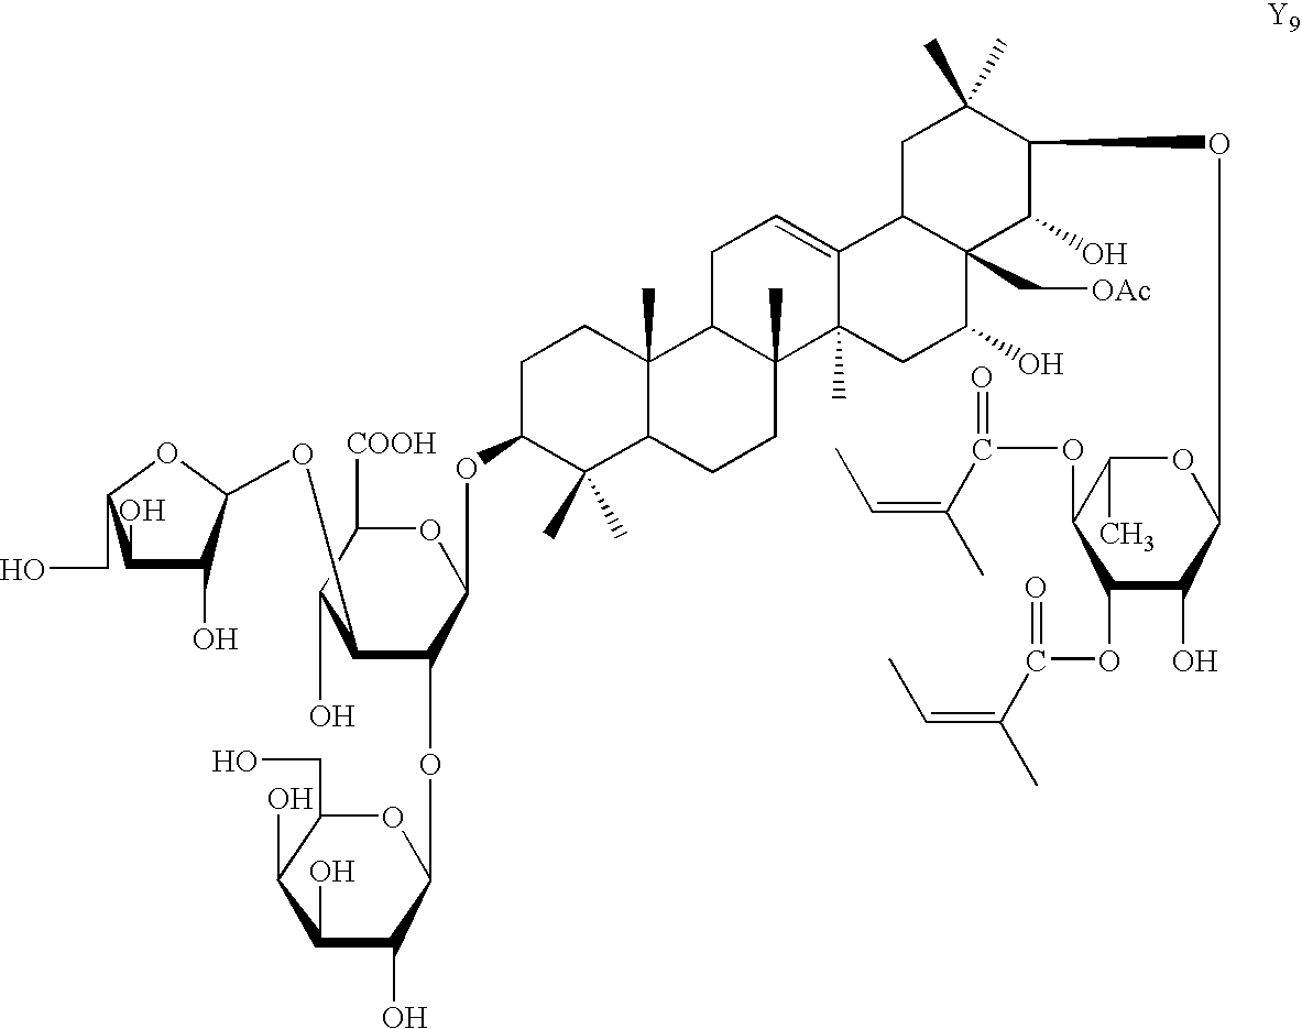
OC1C(OC2C(O)C(O)C(CO)O2)C(OC2OC(CO)C(O)C(O)C2O)C(OC2C(C)(C)C3C(C)(CC2)C2C(C)(CC3)C3(C)C(=CC2)C2C(C[OAc])(C(O)C3)C(O)C(OC3OC(C)C(OC(C(=CC)C)=O)C(OC(=O)C(C)=CC)C3O)C(C)(C)C2)OC1[COOH]
